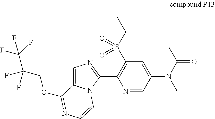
C1=C2N(C(C3=C(S(CC)(=O)=O)C=C(N(C(C)=O)C)C=N3)=N1)C=CN=C2OCC(C(F)(F)F)(F)F
